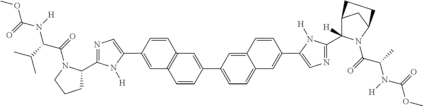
C1=C(C2=CN=C(C3CCCN3C(=O)C(C(C)C)N(C(=O)OC)[H])N2[H])C=CC2=C1C=CC(C1=CC=C3C(=C1)C=CC(C1=CN=C(C4([H])C5CC(N4C(=O)C(C)N(C(=O)OC)[H])CC5)N1[H])=C3)=C2
